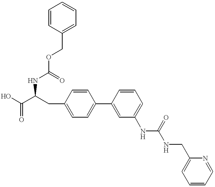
C(C(O)=O)(CC1=CC=C(C2=CC(NC(=O)NCC3=CC=CC=N3)=CC=C2)C=C1)NC(=O)OCC1=CC=CC=C1
